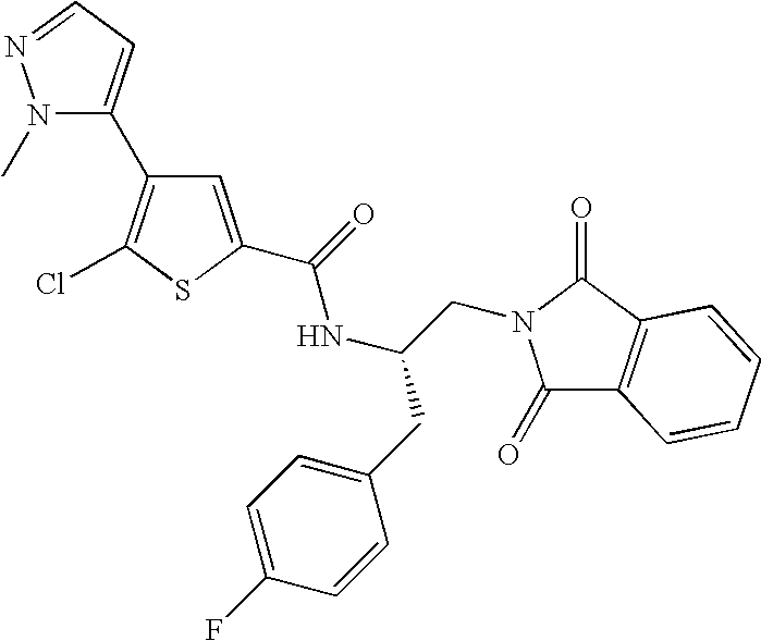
C1=C(C(=O)NC(CN2C(=O)C3=C(C2=O)C=CC=C3)CC2=CC=C(F)C=C2)SC(Cl)=C1C1=CC=NN1C
